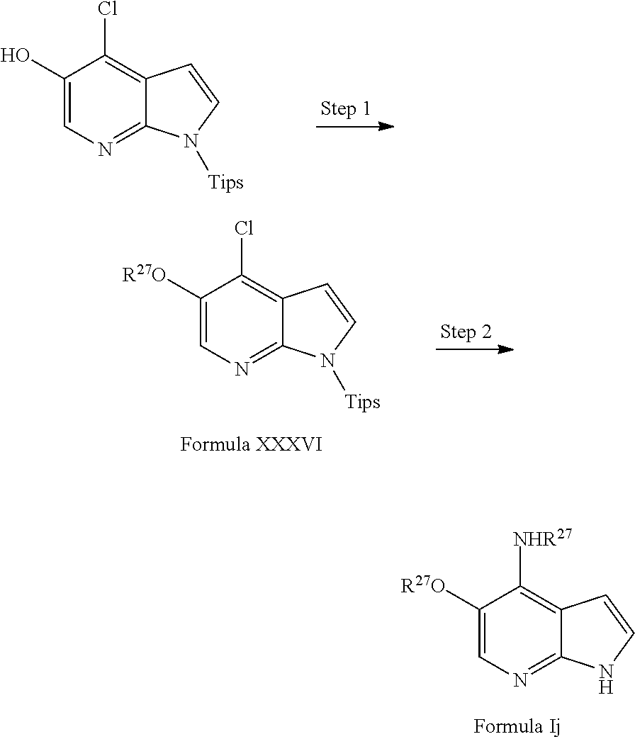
C1([R27O])=CN=C2C(=C1[NHR27])C=CN2.C1(O)=CN=C2C(=C1Cl)C=CN2[Tips].C1([R27O])=CN=C2C(=C1Cl)C=CN2[Tips]
